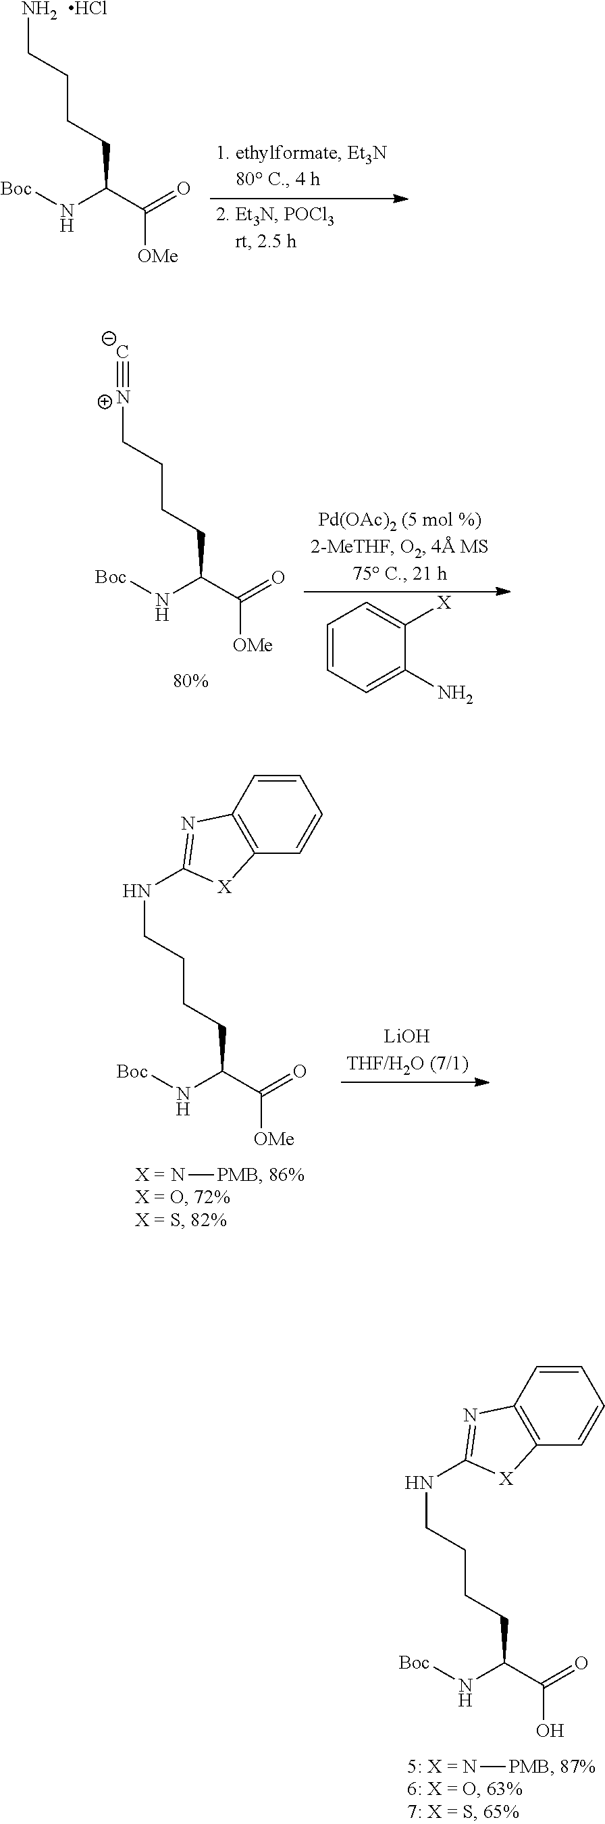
N[PMB].N(CCCCC(C(=O)O)N[Boc])C1=NC2=C(C=CC=C2)[X]1.NCCCCC(C(=O)[OMe])N[Boc].Cl.[N+](CCCCC(C(=O)[OMe])N[Boc])#[C-].C1=CC=C(N)C([X])=C1.N[PMB].N(CCCCC(C(=O)[OMe])N[Boc])C1=NC2=C(C=CC=C2)[X]1
